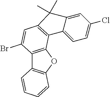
C12=C(OC3=C1C=CC=C3)C1=C(C=C2Br)C(C)(C)C2=CC(Cl)=CC=C12
